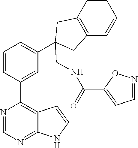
N1=CN=C2C(=C1C1=CC(C3(CNC(C4=CC=NO4)=O)CC4=C(C3)C=CC=C4)=CC=C1)C=CN2
